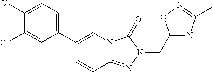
C1(C2=CC=C(Cl)C(Cl)=C2)=CN2C(=NN(CC3=NC(C)=NO3)C2=O)C=C1
